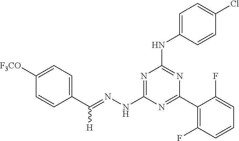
C1(C(=NNC2=NC(NC3=CC=C(Cl)C=C3)=NC(C3=C(F)C=CC=C3F)=N2)[H])=CC=C([F3CO])C=C1
